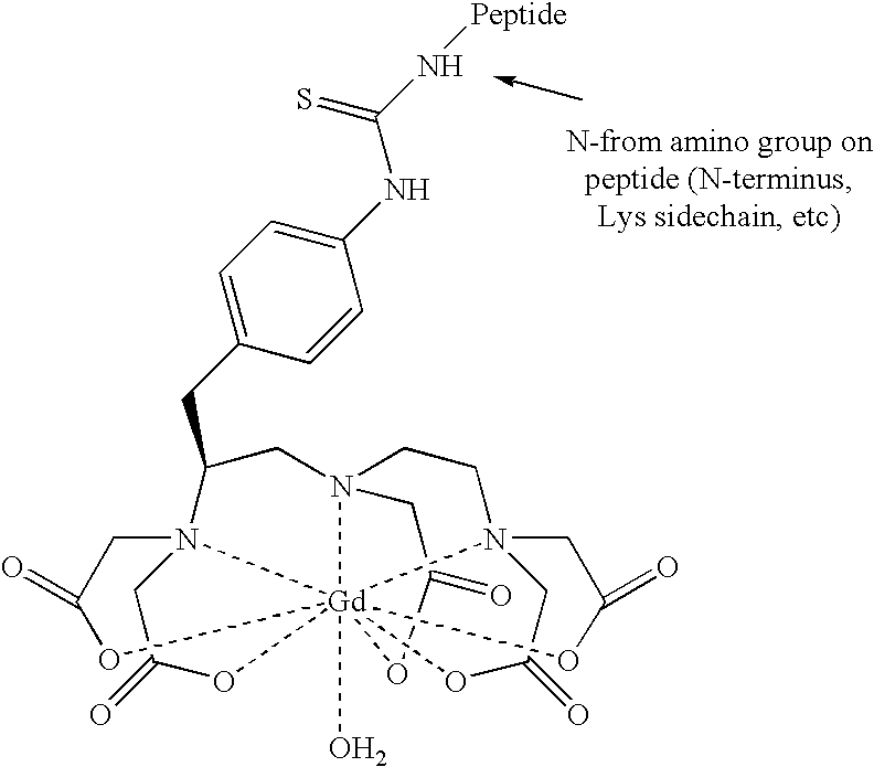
N123CC(=O)O[Gd]14567(O)(OC(=O)C2)N(CC3CC1=CC=C(NC(N[Peptide])=S)C=C1)(CCN4(CC(=O)O5)CC(=O)O6)CC(=O)O7
